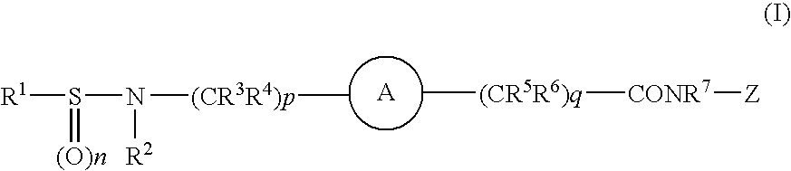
[R1]S(=[(O)n])N([R2])[(CR3R4)p]C.[A].C[(CR5R6)q][CONR7][Z]
